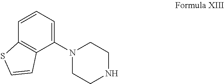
C1(N2CCNCC2)=CC=CC2=C1C=CS2
